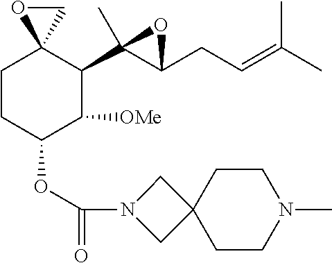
C1CC(OC(=O)N2CC3(C2)CCN(C)CC3)C([OMe])C(C2(C)C(CC=C(C)C)O2)C12OC2
